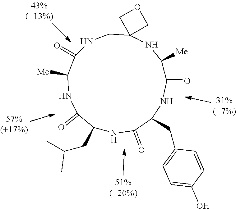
C1(CC2=CC=C(O)C=C2)NC(=O)C([Me])NC2(CNC(=O)C([Me])NC(=O)C(CC(C)C)NC1=O)COC2
